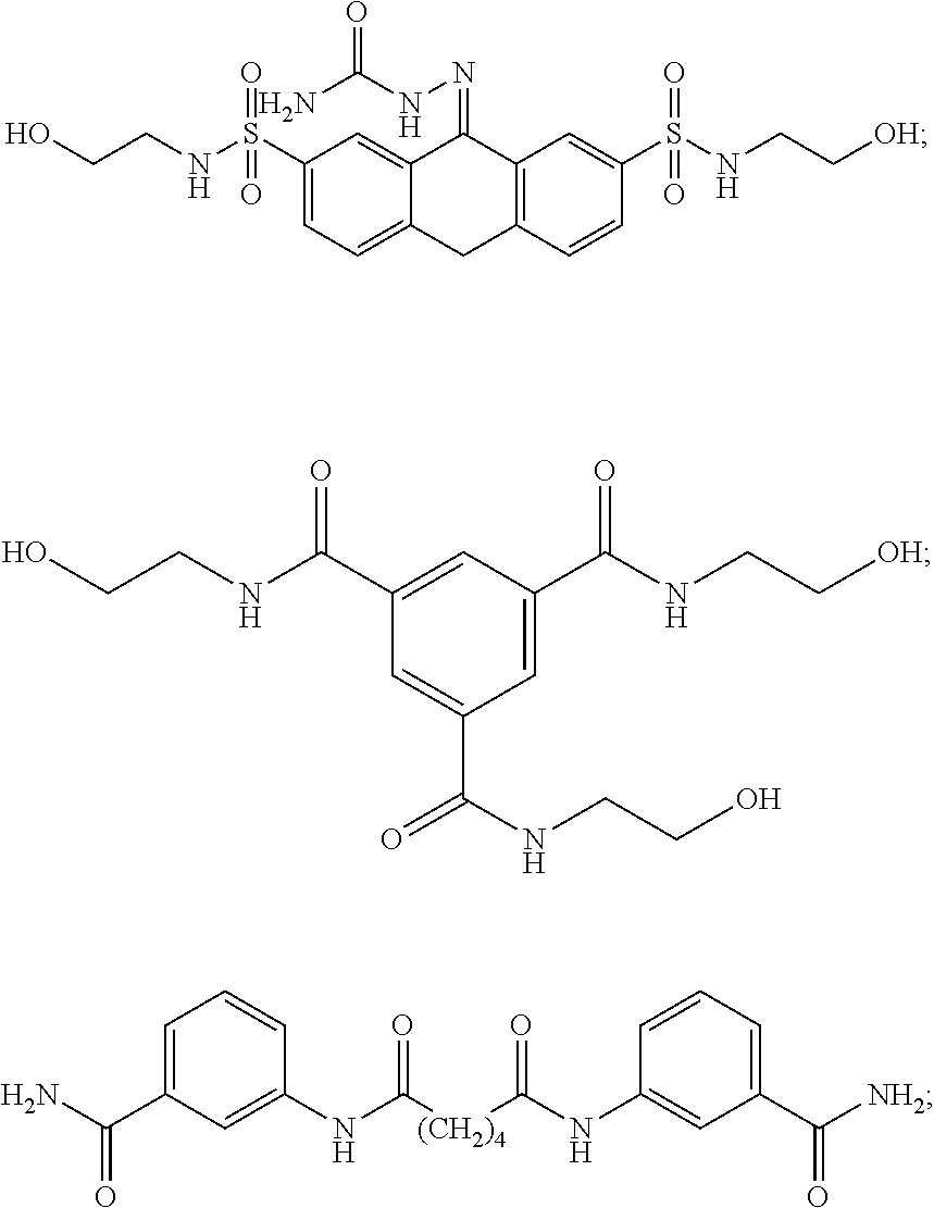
C1(S(NCCO)(=O)=O)=CC=C2C(=C1)C(=NNC(N)=O)C1=C(C2)C=CC(S(NCC[OH])(=O)=O)=C1.C1=C(C(NCCO)=O)C=C(C(NCCO)=O)C=C1C(NCC[OH])=O.C(C1=CC=CC(NC([(CH2)4]C(NC2=CC(C([NH2])=O)=CC=C2)=O)=O)=C1)(N)=O
